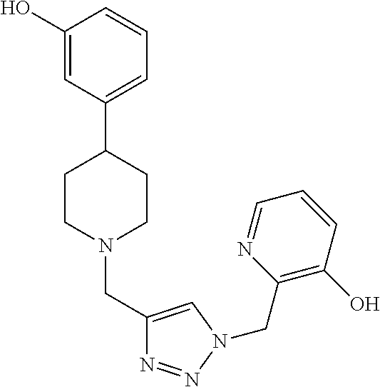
C1(O)=CC(C2CCN(CC3=CN(CC4=C(O)C=CC=N4)N=N3)CC2)=CC=C1
